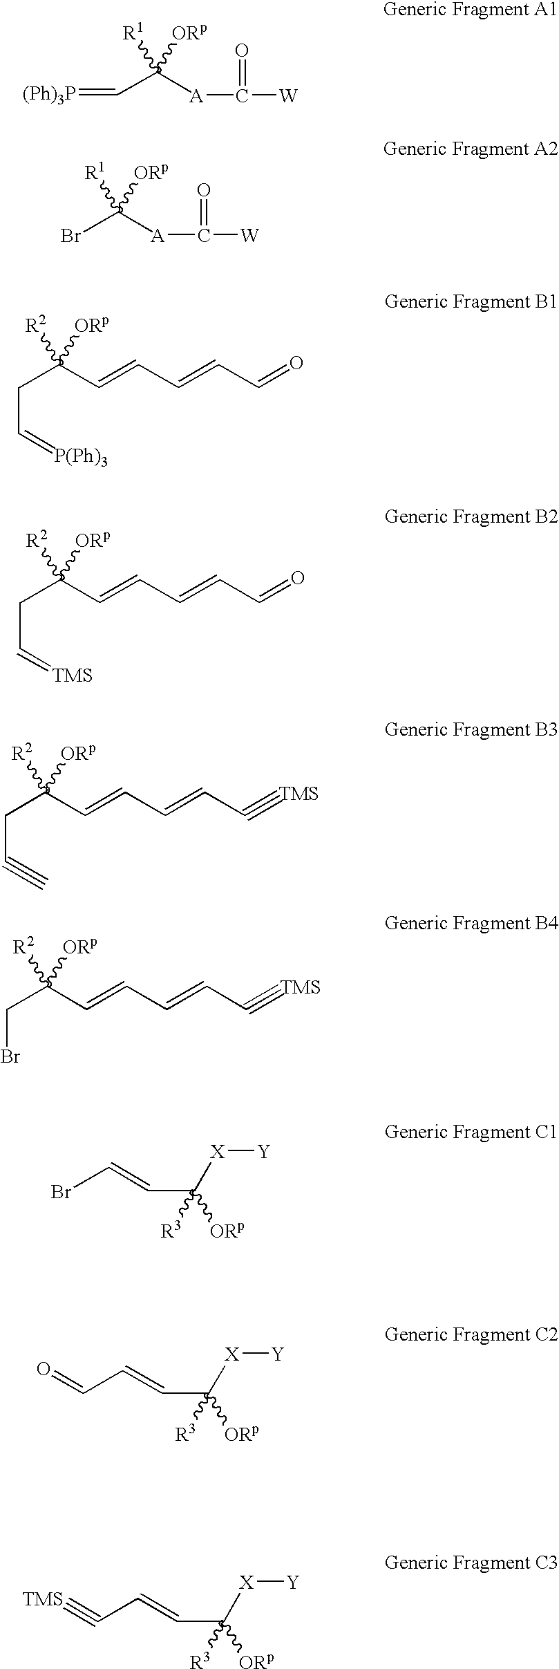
[(Ph)3P]=CC([A]C([W])=O)([R1])[ORp].BrC([A]C([W])=O)([R1])[ORp].C(C=[P(Ph)3])C(C=CC=CC=O)([R2])[ORp].C(C=[TMS])C(C=CC=CC=O)([R2])[ORp].C(C#C)C(C=CC=CC#[TMS])([R2])[ORp].C(Br)C(C=CC=CC#[TMS])([R2])[ORp].BrC=CC([X][Y])([ORp])[R3].O=CC=CC([R3])([ORp])[X][Y].[TMS]#CC=CC([R3])([ORp])[X][Y]
